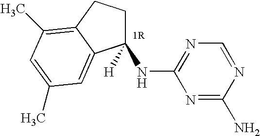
C1([H])(NC2=NC=NC(N)=N2)CCC2=C(C)C=C(C)C=C12
